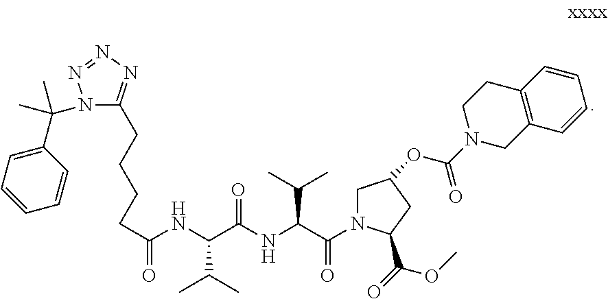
C(C(NC(C(NC(C(N1CC(OC(N2CC3=C(CC2)C=CC=C3)=O)CC1C(=O)OC)=O)C(C)C)=O)C(C)C)=O)CCCC1=NN=NN1C(C1=CC=CC=C1)(C)C
